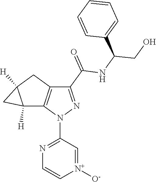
[N+]1([O-])=CC(N2N=C(C(=O)NC(CO)C3=CC=CC=C3)C3=C2C2([H])C([H])(C3)C2)=NC=C1
